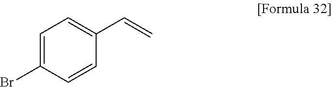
C1=C(Br)C=CC(C=C)=C1
